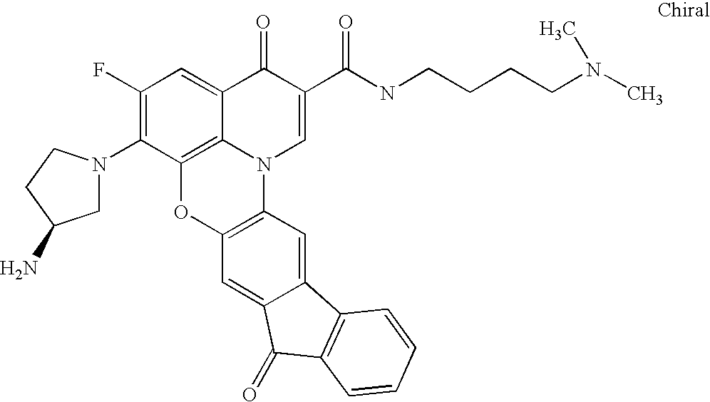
C1(F)=C(N2CC(N)CC2)C2=C3C(=C1)C(=O)C(C(=O)NCCCCN(C)C)=CN3C1=C(O2)C=C2C(=C1)C1=C(C2=O)C=CC=C1
